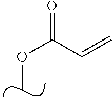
C(OC)(=O)C=C
